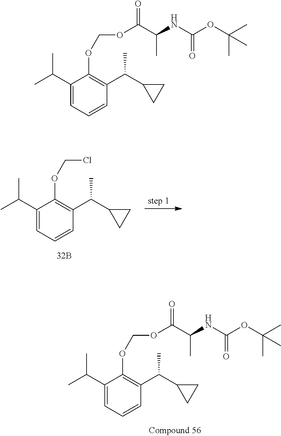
C1(C(C)C)=CC=CC(C(C2CC2)C)=C1OCCl.C1(C(C)C)=CC=CC(C(C2CC2)C)=C1OCOC(C(NC(OC(C)(C)C)=O)C)=O.C1(C(C)C)=CC=CC(C(C2CC2)C)=C1OCOC(C(NC(OC(C)(C)C)=O)C)=O
